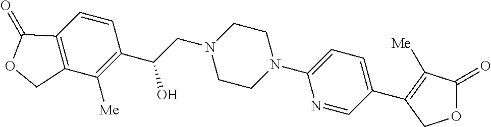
C1(N2CCN(CC(C3=C([Me])C4=C(C=C3)C(=O)OC4)O)CC2)=CC=C(C2=C([Me])C(=O)OC2)C=N1
